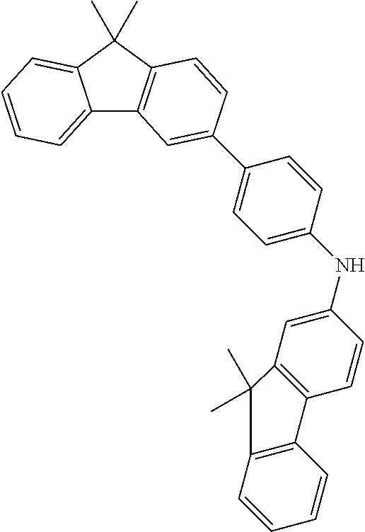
C12=CC=CC=C1C(C)(C)C1=C2C=C(C2=CC=C(NC3=CC4=C(C=C3)C3=C(C=CC=C3)C4(C)C)C=C2)C=C1
